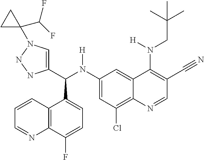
C1(N(C(C2=CN(C3(C(F)F)CC3)NN2)C2=CC=C(F)C3=C2C=CC=N3)[H])=CC(Cl)=C2C(=C1)C(N(CC(C)(C)C)[H])=C(C#N)C=N2
